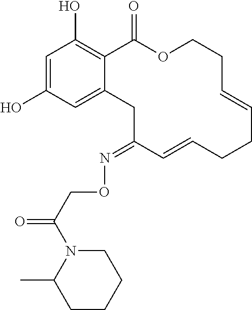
C1=C(O)C=C2C(=C1O)C(=O)OCCC=CCCC=CC(=NOCC(=O)N1C(C)CCCC1)C2
